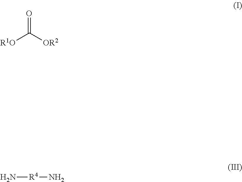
[R1O]C([OR2])=O.N[R4]N
